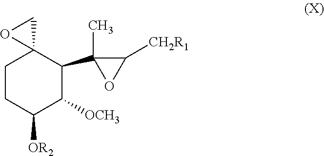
C1CC([OR2])C([OCH3])C(C2(C)OC2[CH2R1])C12CO2
